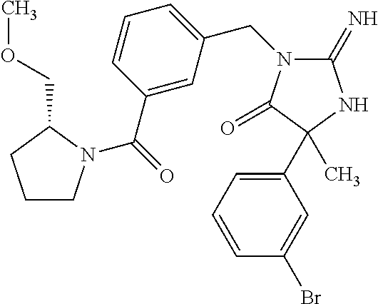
C1CN(C(=O)C2=CC(CN3C(=N)NC(C4=CC=CC(Br)=C4)(C)C3=O)=CC=C2)C(COC)C1
